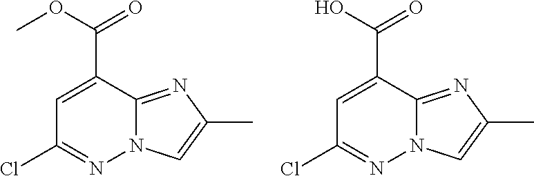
ClC1=NN2C(=NC(C)=C2)C(C(=O)OC)=C1.ClC1=NN2C(=NC(C)=C2)C(C(=O)O)=C1
